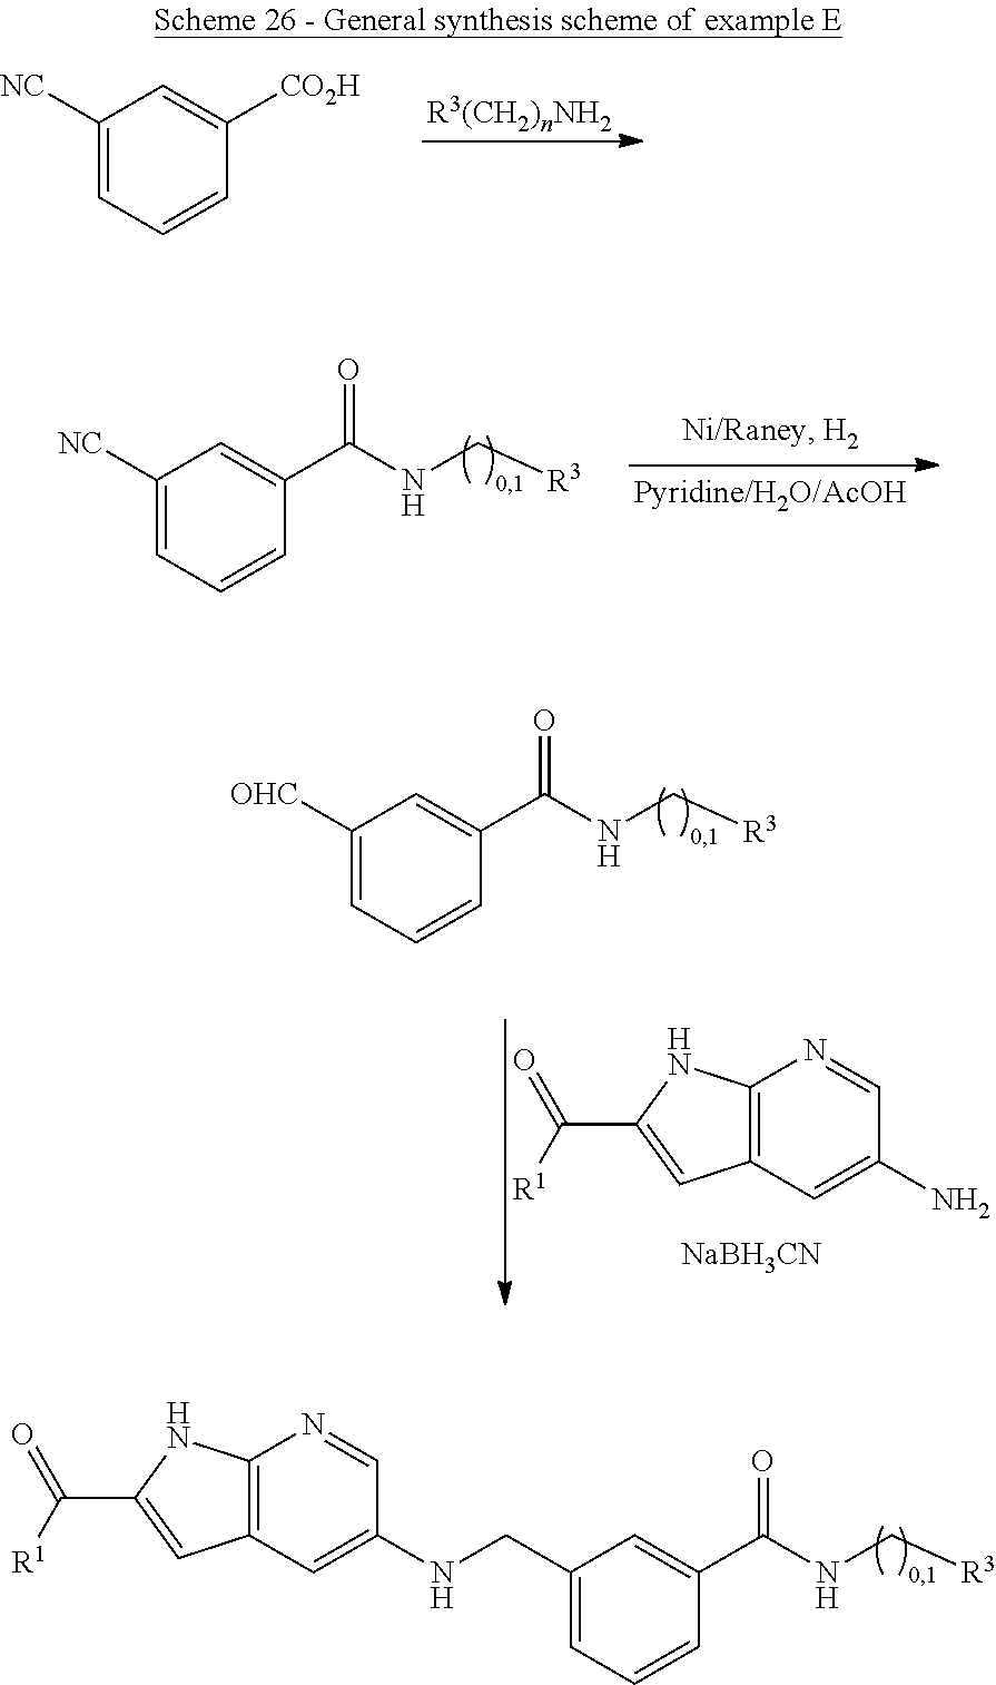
C1([NC])=CC=CC([CO2H])=C1.C1([NC])=CC=CC(C(NC[R3])=O)=C1.C1([OHC])=CC=CC(C(NC[R3])=O)=C1.C12=C(C=C(N)C=N1)C=C(C([R1])=O)N2.[NaBH3CN].C1(CNC2=CC3=C(N=C2)NC(C([R1])=O)=C3)=CC=CC(C(NC[R3])=O)=C1
